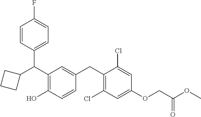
C(C1=C(O)C=CC(CC2=C(Cl)C=C(OCC(OC)=O)C=C2Cl)=C1)(C1=CC=C(F)C=C1)C1CCC1
